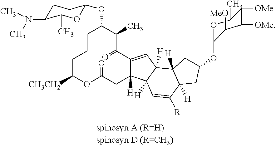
C1C([CH3CH2])OC(=O)CC2([H])C(=CC3([H])C2([H])C=C([R])C2([H])C3([H])CC(OC3OC(C)C([OMe])C([OMe])C3[MeO])C2)C(=O)C(C)C(OC2OC(C)C(N(C)C)CC2)CC1
